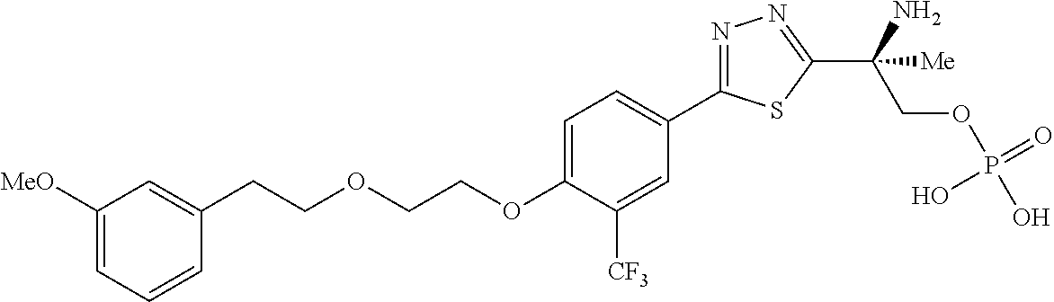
C(OC1=CC=C(C2=NN=C(C(COP(O)(=O)O)(N)[Me])S2)C=C1[CF3])COCCC1=CC([MeO])=CC=C1
